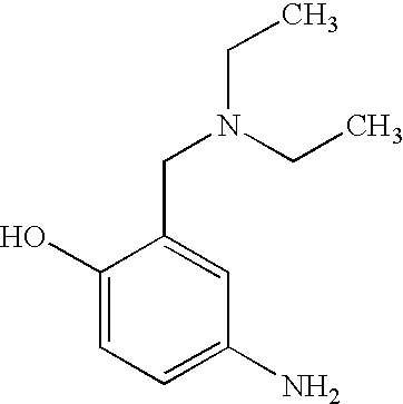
C1(O)=CC=C(N)C=C1CN(CC)CC
